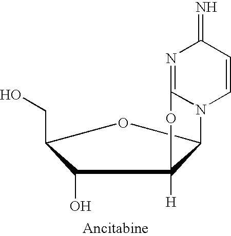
C1(O)C(CO)OC2N3C=CC(=N)N=C3OC12[H]
